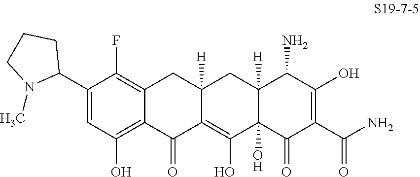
C12=C(F)C(C3CCCN3C)=CC(O)=C1C(=O)C1=C(O)C3(O)C([H])(CC1([H])C2)C(N)C(O)=C(C(N)=O)C3=O
